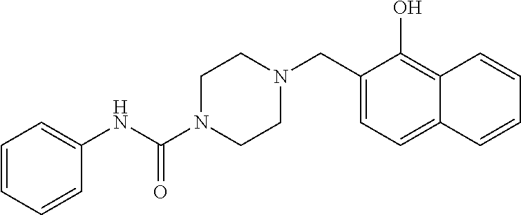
C1=CC=CC(NC(N2CCN(CC3=CC=C4C(=C3O)C=CC=C4)CC2)=O)=C1
